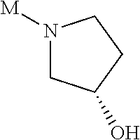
N1([M])CC(O)CC1
